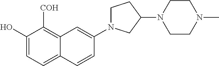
C1(O)=CC=C2C(=C1[COH])C=C(N1CCC(N3CCN(C)CC3)C1)C=C2
